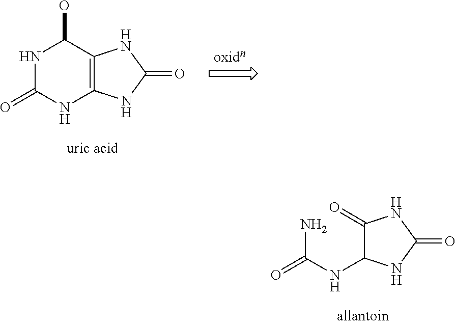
NC(NC1C(=O)NC(=O)N1)=O.N1C(=O)NC2=C(C1O)NC(=O)N2
